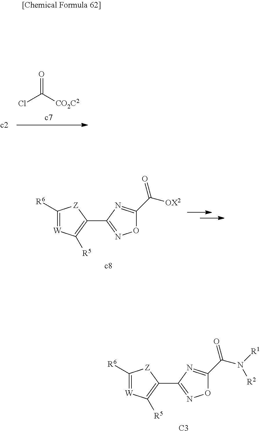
O=C([CO2C2])Cl.C1([R6])=[W]C([R5])=C(C2=NOC(C(=O)[OX2])=N2)[Z]1.[c8].C1([R6])=[W]C([R5])=C(C2=NOC(C(=O)N([R1])[R2])=N2)[Z]1.[C3]
